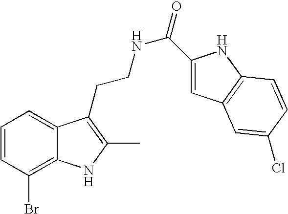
C1=CC(Br)=C2C(=C1)C(CCNC(=O)C1=CC3=C(N1)C=CC(Cl)=C3)=C(C)N2
